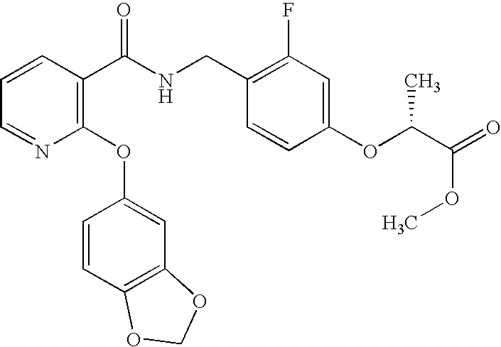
C1=NC(OC2=CC3=C(C=C2)OCO3)=C(C(NCC2=C(F)C=C(OC(C(=O)OC)C)C=C2)=O)C=C1
